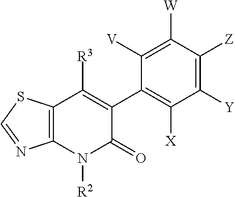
C12=C(SC=N1)C([R3])=C(C1=C([X])C([Y])=C([Z])C([W])=C1[V])C(=O)N2[R2]
